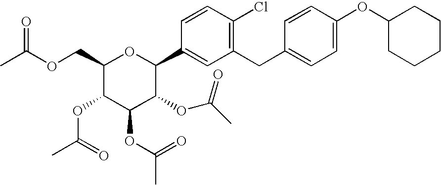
C1(COC(C)=O)C(OC(C)=O)C(OC(C)=O)C(OC(C)=O)C(C2=CC(CC3=CC=C(OC4CCCCC4)C=C3)=C(Cl)C=C2)O1
